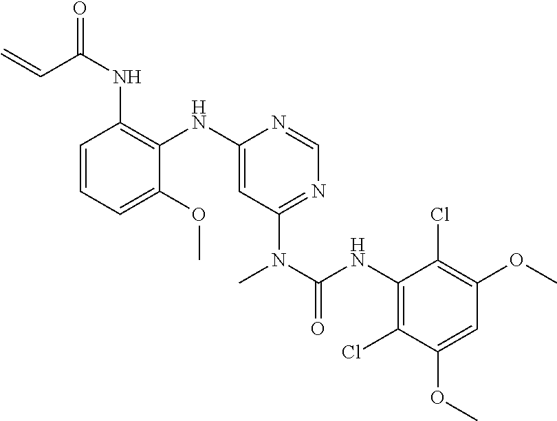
C1=CC=C(OC)C(NC2=CC(N(C(NC3=C(Cl)C(OC)=CC(OC)=C3Cl)=O)C)=NC=N2)=C1NC(C=C)=O
